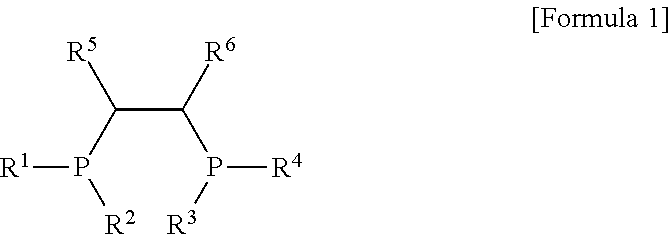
C(C([R6])P([R3])[R4])(P([R2])[R1])[R5]
